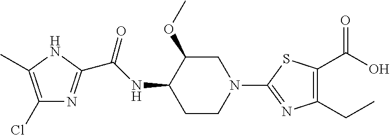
C1(Cl)=C(C)NC(C(NC2CCN(C3=NC(CC)=C(C(O)=O)S3)CC2OC)=O)=N1
